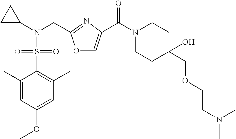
C1(C)=CC(OC)=CC(C)=C1S(N(C1CC1)CC1=NC(C(N2CCC(COCCN(C)C)(O)CC2)=O)=CO1)(=O)=O
